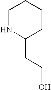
C1NC(CCO)CCC1
